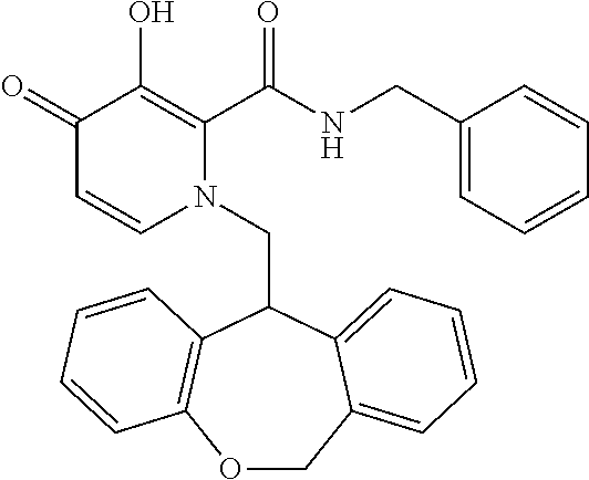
C1(=O)C=CN(CC2C3=C(OCC4=CC=CC=C24)C=CC=C3)C(C(NCC2=CC=CC=C2)=O)=C1O
